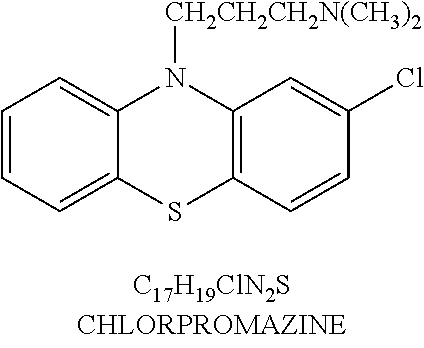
C1=CC=C2C(=C1)N([CH2CH2CH2N(CH3)2])C1=C(S2)C=CC(Cl)=C1
